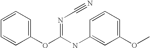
C1(OC(NC2=CC(OC)=CC=C2)=NC#N)=CC=CC=C1
